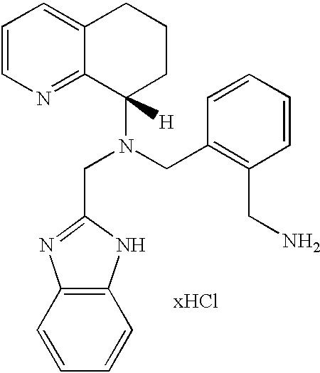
C(N(CC1=C(CN)C=CC=C1)C1([H])CCCC2=CC=CN=C12)C1=NC2=C(C=CC=C2)N1
